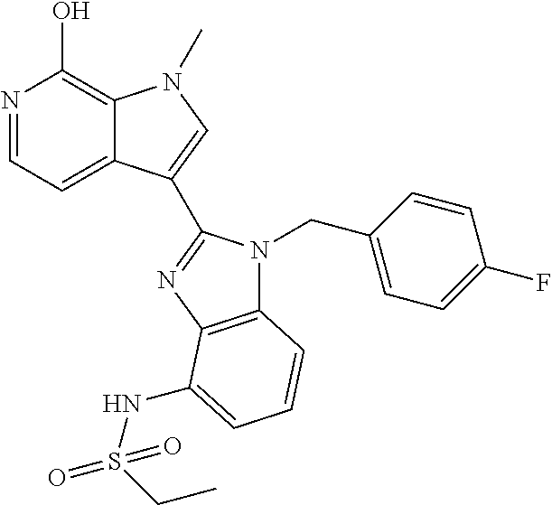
N1=CC=C2C(=C1O)N(C)C=C2C1=NC2=C(N1CC1=CC=C(F)C=C1)C=CC=C2NS(CC)(=O)=O
